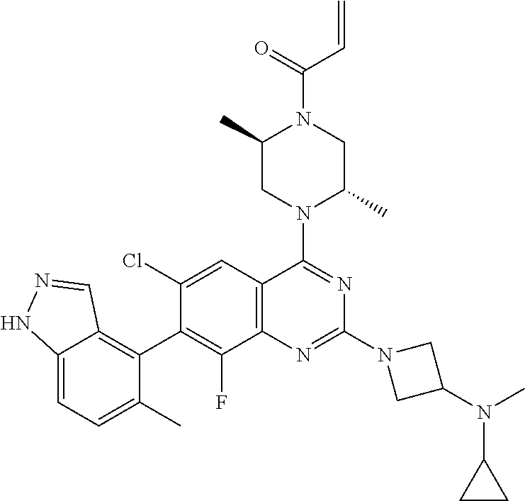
C12=CC=C(C)C(C3=C(F)C4=C(C=C3Cl)C(N3C(C)CN(C(=O)C=C)C(C)C3)=NC(N3CC(N(C)C5CC5)C3)=N4)=C1C=NN2
